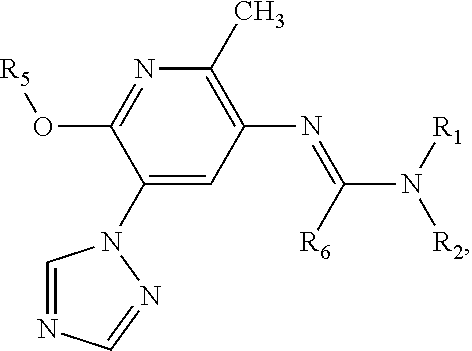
N1=C(O[R5])C(N2C=NC=N2)=CC(N=C(N([R1])[R2])[R6])=C1C
